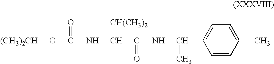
[(CH3)2CH]OC(NC([CH(CH3)2])C(=O)NC(C)C1=CC=C(C)C=C1)=O
